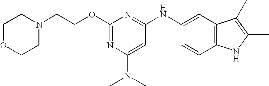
C1(OCCN2CCOCC2)=NC(N(C)C)=CC(NC2=CC3=C(C=C2)NC(C)=C3C)=N1
